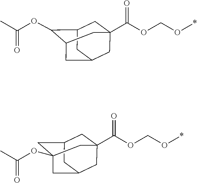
O(C(C)=O)C1C2CC3(C(OCO*)=O)CC(CC1C3)C2.C(OCO*)(=O)C12CC3CC(OC(C)=O)(CC(C1)C3)C2
